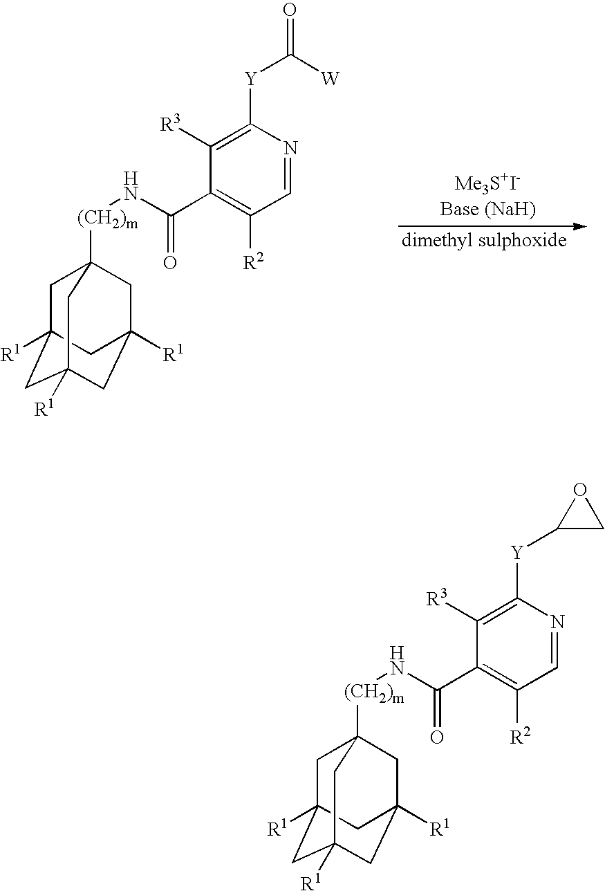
C1C2([R1])CC3([R1])CC([R1])(CC1([(CH2)m]NC(=O)C1=C([R2])C=NC([Y]C([W])=O)=C1[R3])C3)C2.C1C2([R1])CC3([R1])CC([R1])(CC1([(CH2)m]NC(=O)C1=C([R2])C=NC([Y]C4CO4)=C1[R3])C3)C2
